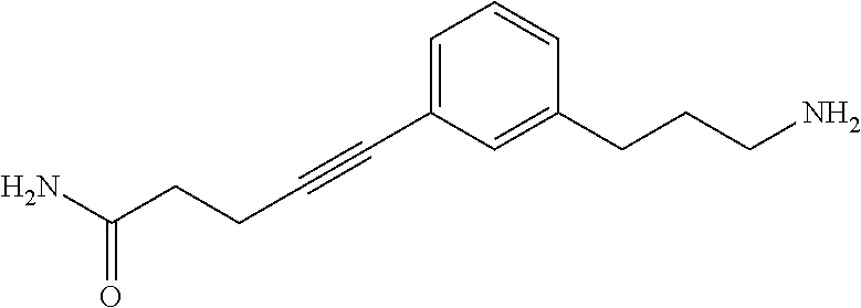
C(#CC1=CC=CC(CCCN)=C1)CCC(N)=O
